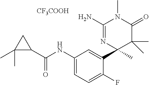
[CF3COOH].C1(NC(=O)C2CC2(C)C)=CC=C(F)C(C2(C)C(C)(C)C(=O)N(C)C(N)=N2)=C1
